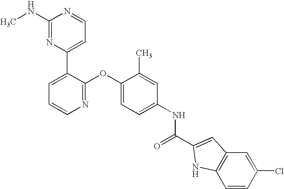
C1(NC)=NC(C2=CC=CN=C2OC2=CC=C(NC(=O)C3=CC4=C(C=CC(Cl)=C4)N3)C=C2C)=CC=N1
